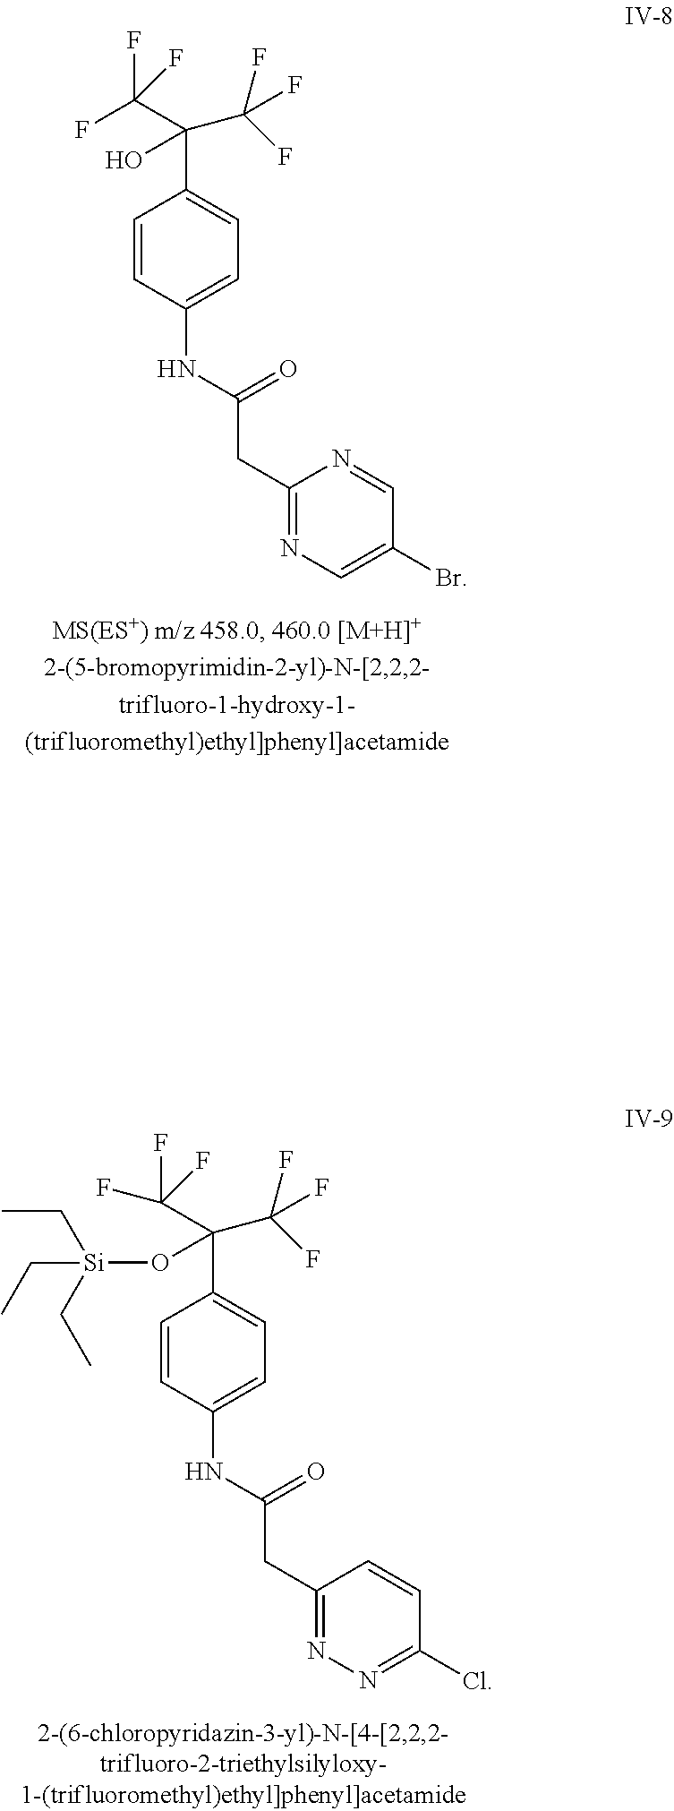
C1=CC(NC(CC2=NC=C(Br)C=N2)=O)=CC=C1C(C(F)(F)F)(C(F)(F)F)O.C1=CC(NC(CC2=NN=C(Cl)C=C2)=O)=CC=C1C(C(F)(F)F)(C(F)(F)F)O[Si](CC)(CC)CC
